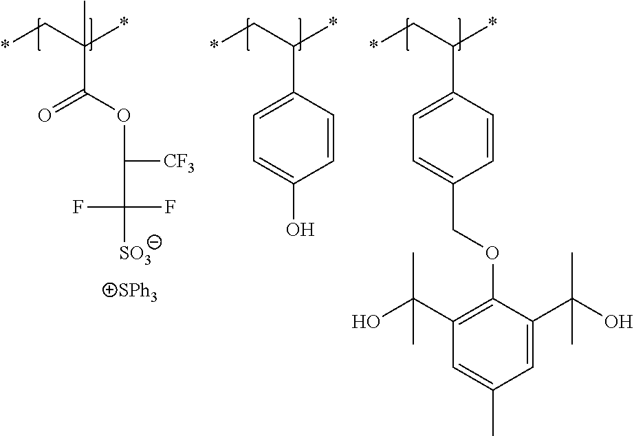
*CC(*)(C(OC(C([SO3])(F)F)[CF3])=O)C.*CC(*)C1=CC=C(O)C=C1.*CC(*)C1=CC=C(COC2=C(C(O)(C)C)C=C(C)C=C2C(O)(C)C)C=C1
